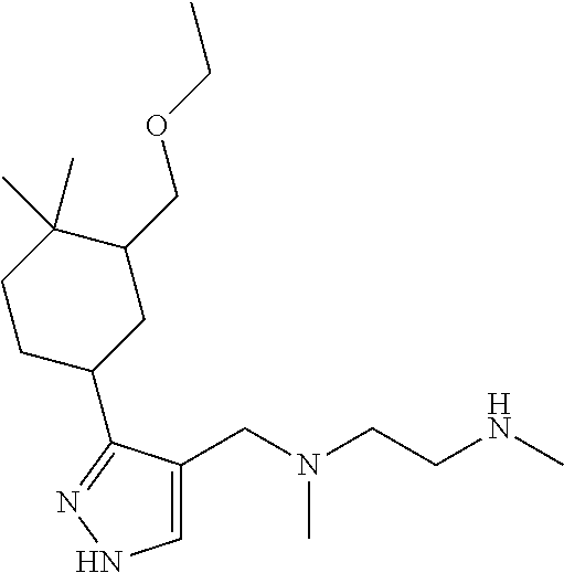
C1=C(CN(CCNC)C)C(C2CC(COCC)C(C)(C)CC2)=NN1
